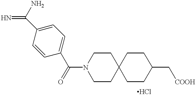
N1(C(=O)C2=CC=C(C(N)=N)C=C2)CCC2(CC1)CCC(C[COOH])CC2
